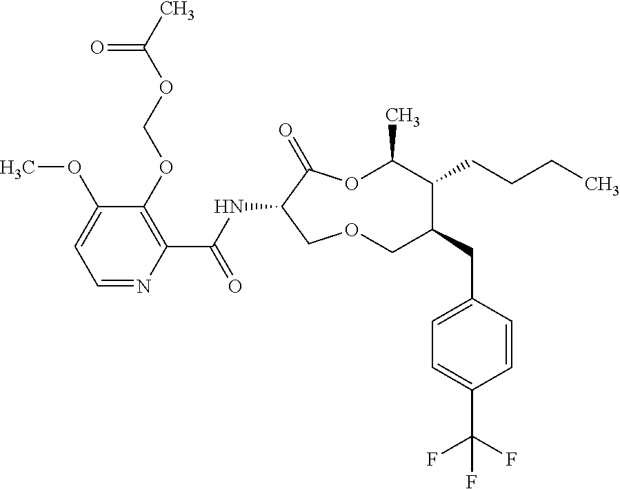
C1(OCOC(C)=O)=C(C(NC2C(=O)OC(C)C(CCCC)C(CC3=CC=C(C(F)(F)F)C=C3)COC2)=O)N=CC=C1OC
